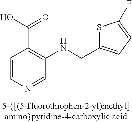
C1=CN=CC(NCC2=CC=C(F)S2)=C1C(O)=O
